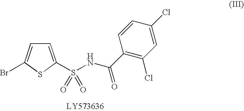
C1=C(S(NC(C2=C(Cl)C=C(Cl)C=C2)=O)(=O)=O)SC(Br)=C1
